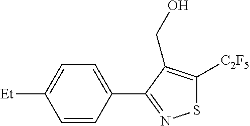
C1=CC(C2=NSC([C2F5])=C2CO)=CC=C1[Et]
